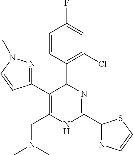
C1=CC(C2C(C3=NN(C)C=C3)=C(CN(C)C)NC(C3=NC=CS3)=N2)=C(Cl)C=C1F
